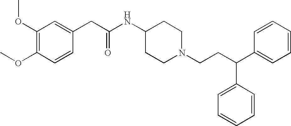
C1(OC)=C(OC)C=CC(CC(NC2CCN(CCC(C3=CC=CC=C3)C3=CC=CC=C3)CC2)=O)=C1
